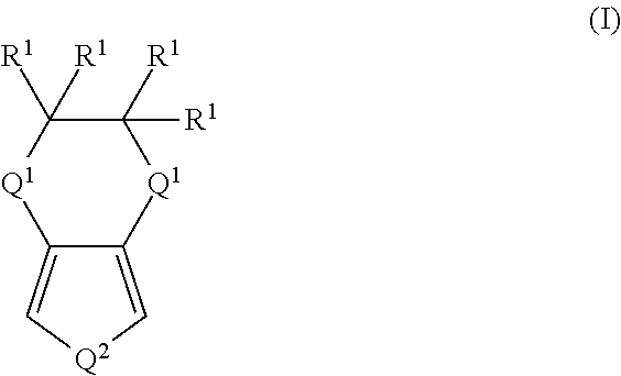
C1([R1])([R1])C([R1])([R1])[Q1]C2=C[Q2]C=C2[Q1]1
